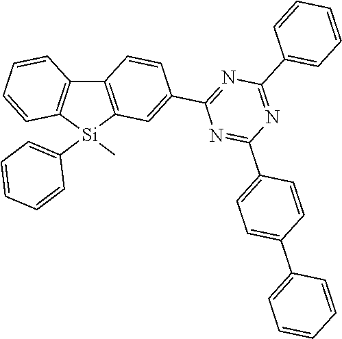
C12=C([Si](C3=CC=CC=C3)(C)C3=C1C=CC(C1=NC(C4=CC=CC=C4)=NC(C4=CC=C(C5=CC=CC=C5)C=C4)=N1)=C3)C=CC=C2
